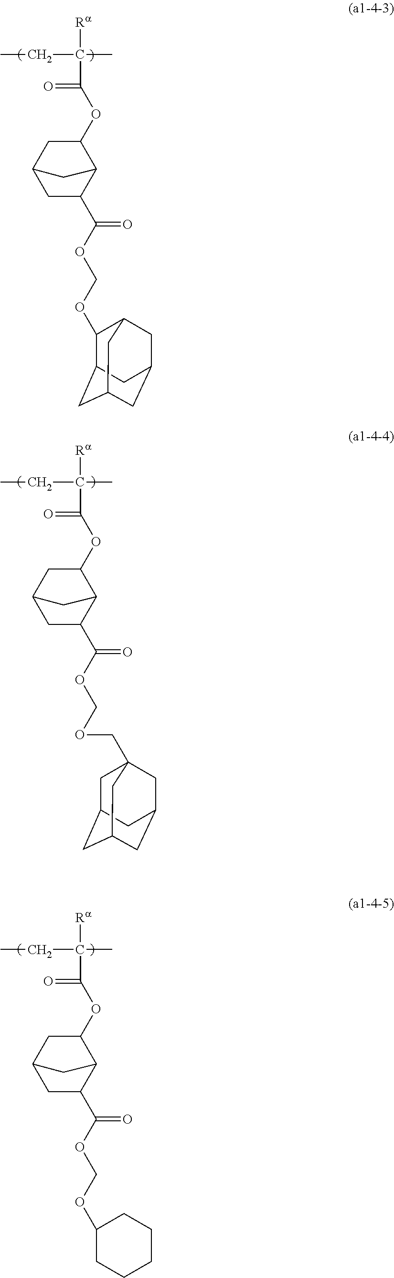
[Ra]C(C)(CC)C(=O)OC1C2C(C(OCOC3C4CC5CC(CC3C5)C4)=O)CC(C1)C2.[Ra]C(C)(CC)C(=O)OC1C2C(C(OCOCC34CC5CC(CC(C3)C5)C4)=O)CC(C1)C2.[Ra]C(C)(CC)C(=O)OC1C2C(C(OCOC3CCCCC3)=O)CC(C1)C2
